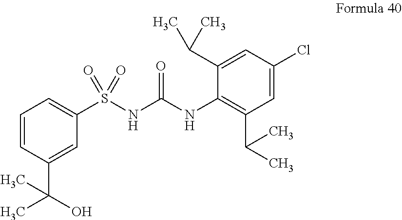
C1=CC(C(C)(O)C)=CC(S(NC(NC2=C(C(C)C)C=C(Cl)C=C2C(C)C)=O)(=O)=O)=C1
